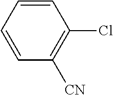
C1=CC=CC(Cl)=C1[CN]
